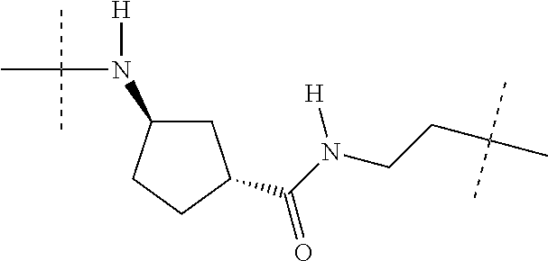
C1(N([H])C(C)(C)C)CC(C(N(CCC(C)(C)C)[H])=O)CC1
